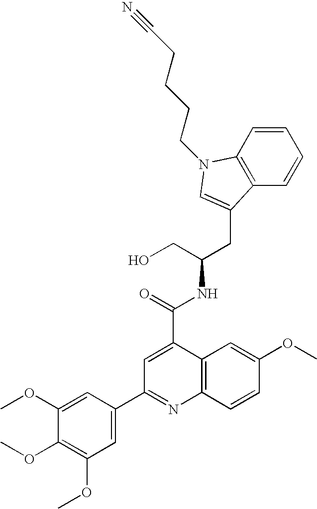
C(C(CO)NC(=O)C1=CC(C2=CC(OC)=C(OC)C(OC)=C2)=NC2=C1C=C(OC)C=C2)C1=CN(CCCCC#N)C2=C1C=CC=C2
